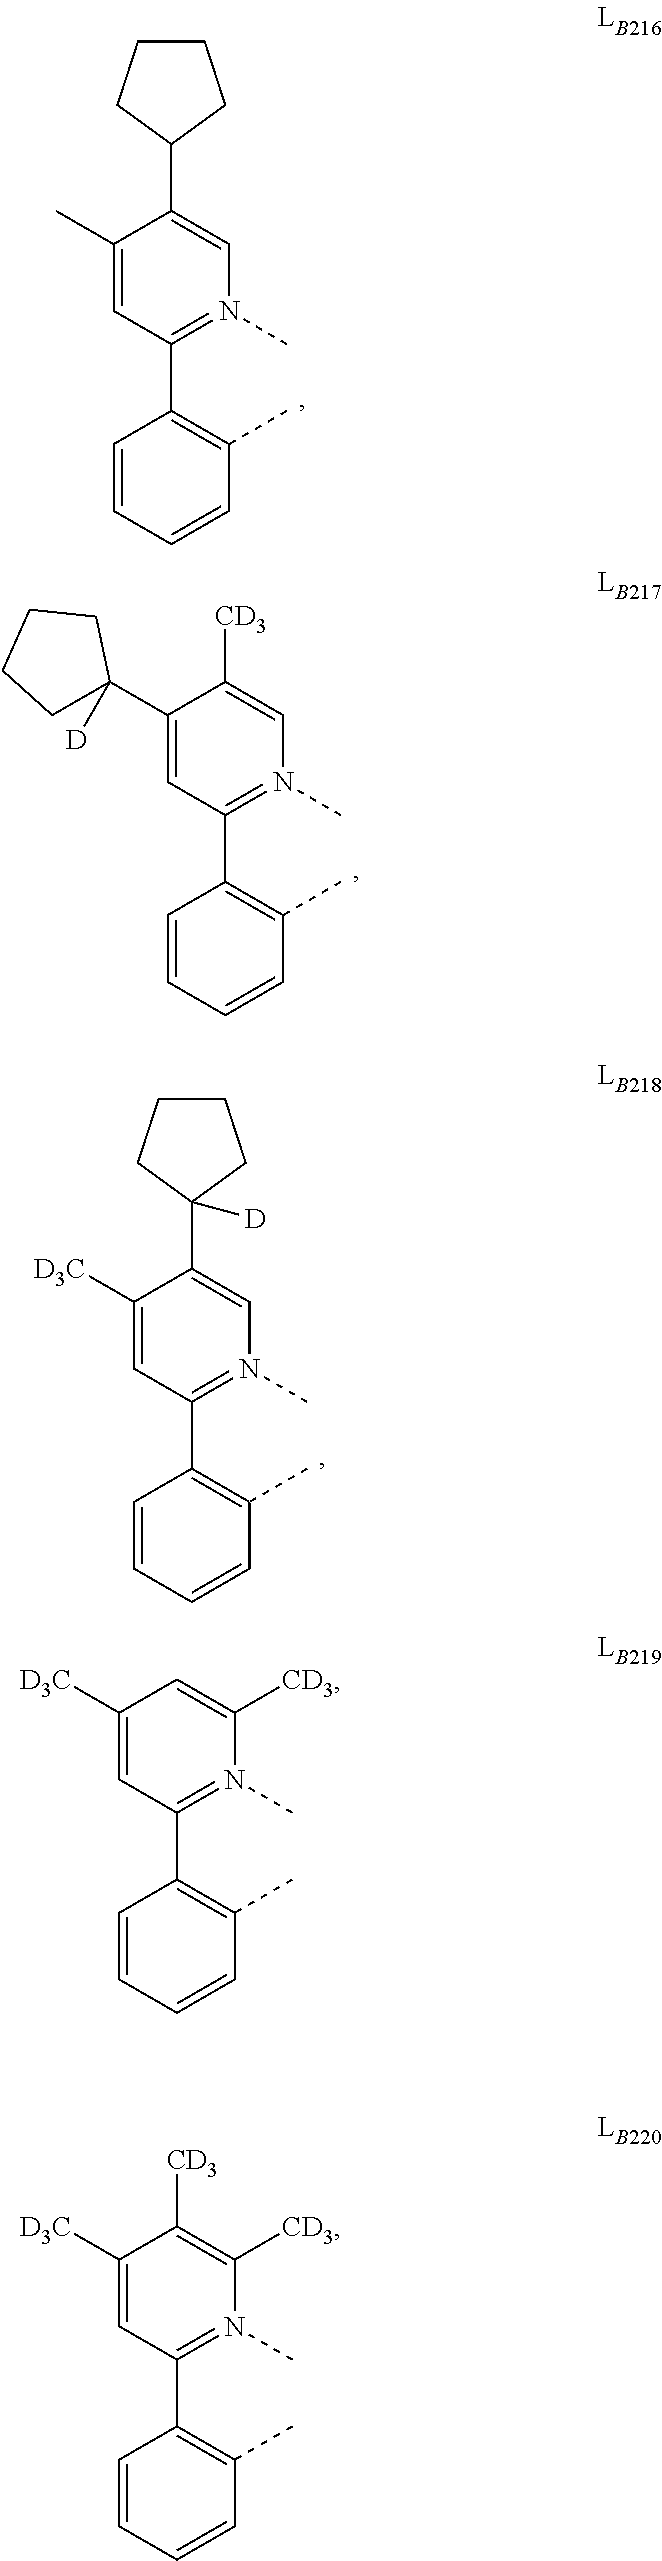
C1(C2=C(C)C=CC=C2)=N(C)C=C(C2CCCC2)C(C)=C1.C1(C2=C(C)C=CC=C2)=N(C)C=C([CD3])C(C2([D])CCCC2)=C1.C1(C2=C(C)C=CC=C2)=N(C)C=C(C2([D])CCCC2)C([D3C])=C1.C1(C2=C(C)C=CC=C2)=N(C)C([CD3])=CC([D3C])=C1.C1(C2=C(C)C=CC=C2)=N(C)C([CD3])=C([CD3])C([D3C])=C1
